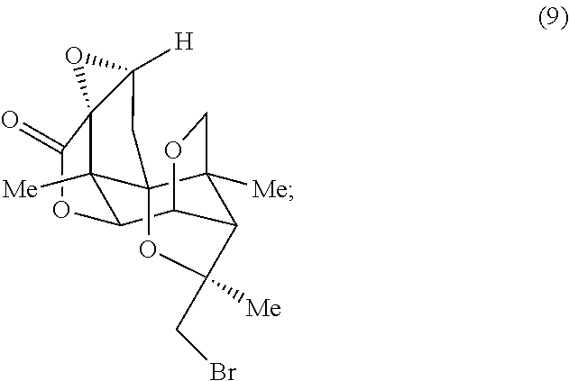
C12([Me])C3C4C5C([Me])(C1(CC1([H])C2(C(=O)O3)O1)OC5(CBr)[Me])CO4
